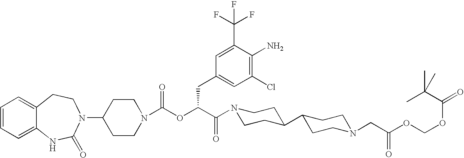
C1(N2C(=O)NC3=CC=CC=C3CC2)CCN(C(OC(C(=O)N2CCC(C3CCN(CC(OCOC(=O)C(C)(C)C)=O)CC3)CC2)CC2=CC(Cl)=C(N)C(C(F)(F)F)=C2)=O)CC1
